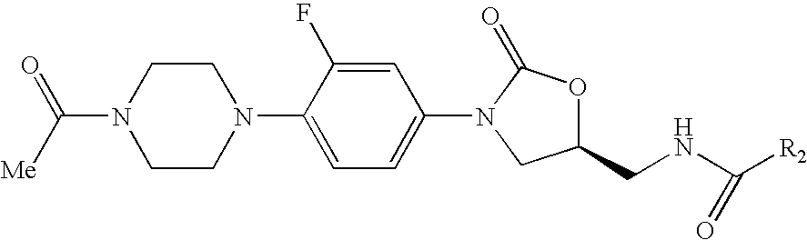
N1(C([Me])=O)CCN(C2=CC=C(N3CC(CNC([R2])=O)OC3=O)C=C2F)CC1
